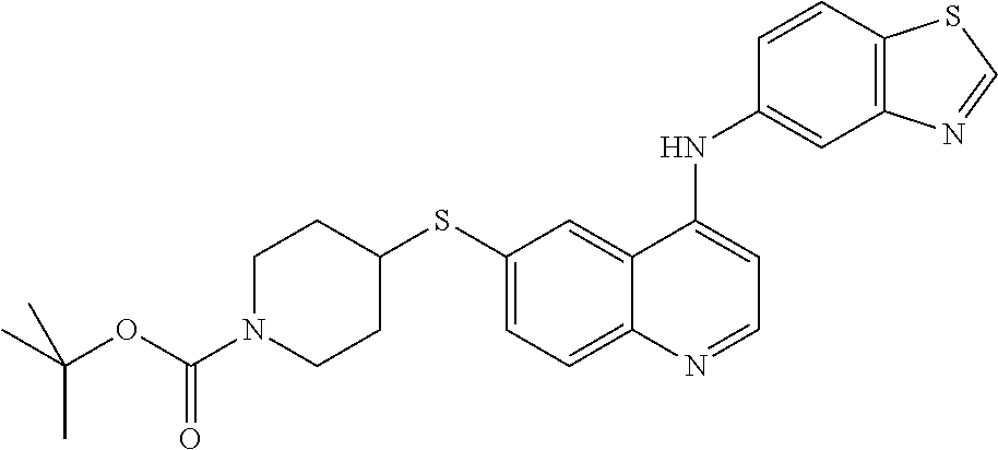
C1(SC2CCN(C(OC(C)(C)C)=O)CC2)=CC=C2C(=C1)C(NC1=CC3=C(C=C1)SC=N3)=CC=N2
